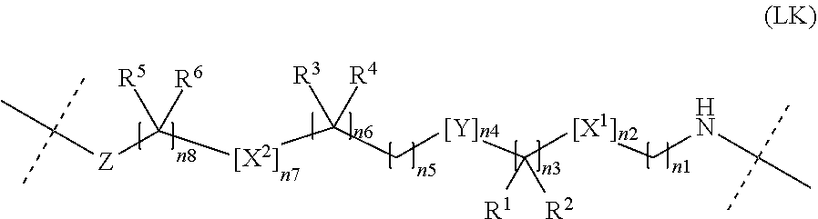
C([Z]C([[X2]]C(C[Y]C([[X1]]CNC(C)(C)C)([R1])[R2])([R3])[R4])([R5])[R6])(C)(C)C
